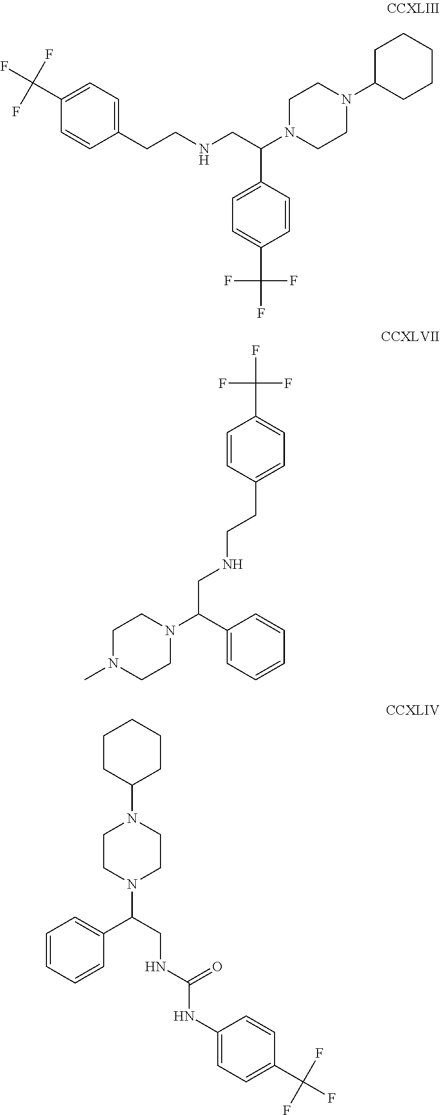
C1=CC(C(N2CCN(C3CCCCC3)CC2)CNCCC2=CC=C(C(F)(F)F)C=C2)=CC=C1C(F)(F)F.C1CN(C(CNC(NC2=CC=C(C(F)(F)F)C=C2)=O)C2=CC=CC=C2)CCN1C1CCCCC1.C(NCCC1=CC=C(C(F)(F)F)C=C1)C(N1CCN(C)CC1)C1=CC=CC=C1
